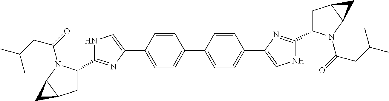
C1C(C2=NC(C3=CC=C(C4=CC=C(C5=CNC(C6CC7C(N6C(=O)CC(C)C)C7)=N5)C=C4)C=C3)=CN2)N(C(=O)CC(C)C)C2C1C2
